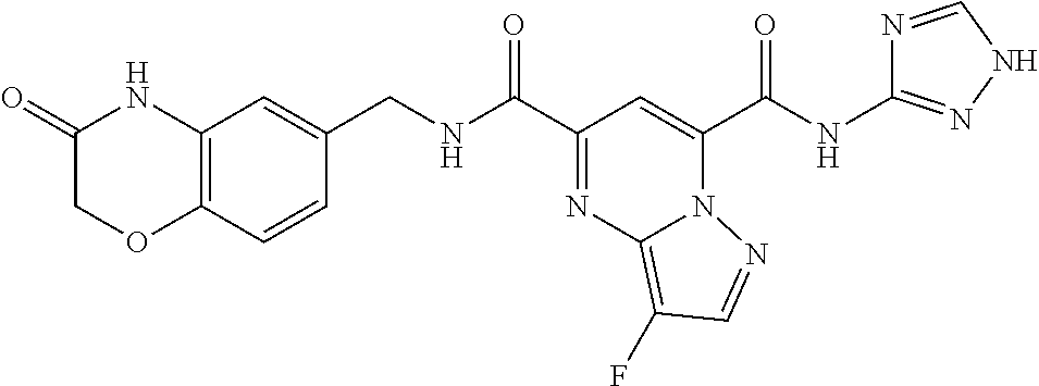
C(=O)(NC1=NNC=N1)C1=CC(C(=O)NCC2=CC3=C(C=C2)OCC(=O)N3)=NC2=C(F)C=NN21
